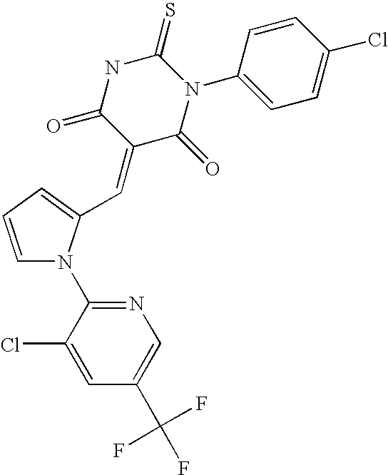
C1=CC=C(C=C2C(=O)N(C3=CC=C(Cl)C=C3)C(=S)NC2=O)N1C1=NC=C(C(F)(F)F)C=C1Cl
